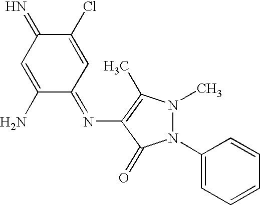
C1(Cl)=CC(=NC2=C(C)N(C)N(C3=CC=CC=C3)C2=O)C(N)=CC1=N
